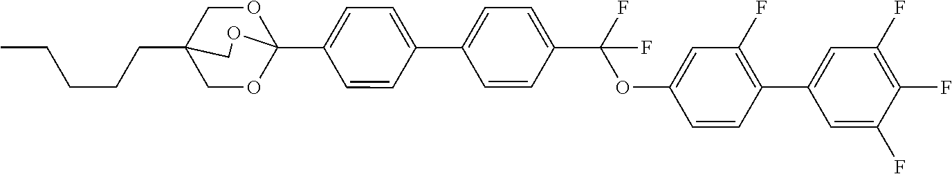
C(CC12COC(C3=CC=C(C4=CC=C(C(OC5=CC(F)=C(C6=CC(F)=C(F)C(F)=C6)C=C5)(F)F)C=C4)C=C3)(OC1)OC2)CCC
